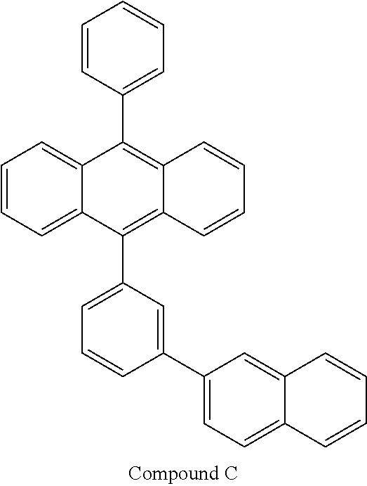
C1=CC(C2=C3C(=C(C4=CC=CC(C5=CC=C6C(=C5)C=CC=C6)=C4)C4=CC=CC=C24)C=CC=C3)=CC=C1
